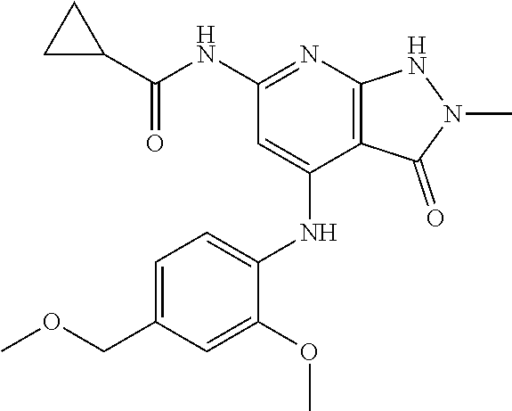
N(C1=NC2=C(C(NC3=CC=C(COC)C=C3OC)=C1)C(=O)N(C)N2)C(C1CC1)=O
